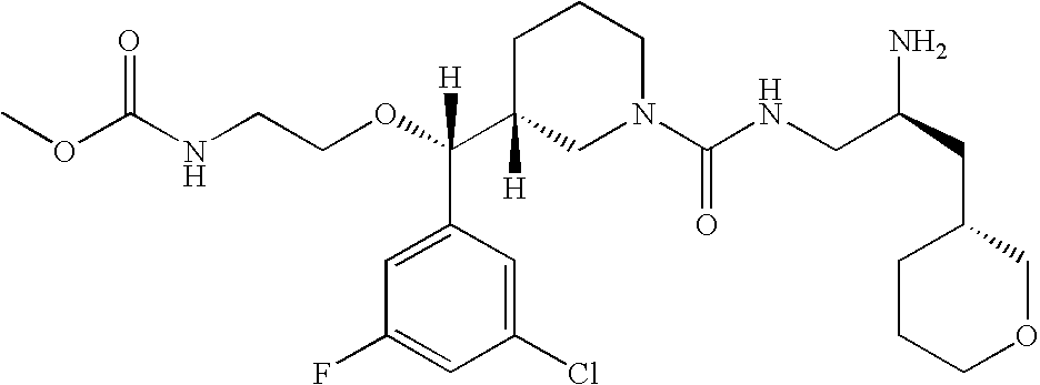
C1C(C(OCCNC(OC)=O)([H])C2=CC(F)=CC(Cl)=C2)([H])CN(C(NCC(CC2CCCOC2)N)=O)CC1
